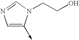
C1=C(->C)N(CCO)C=N1
